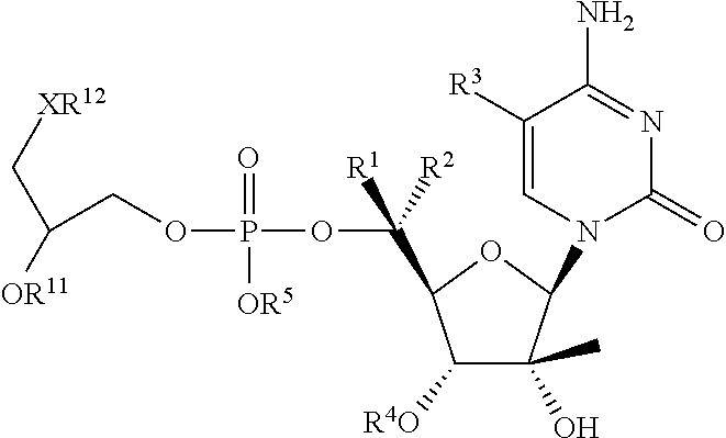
C([R1])([R2])(C1C([R4O])C(O)(C)C(N2C(=O)N=C(N)C([R3])=C2)O1)OP([OR5])(=O)OCC(C[XR12])[OR11]
